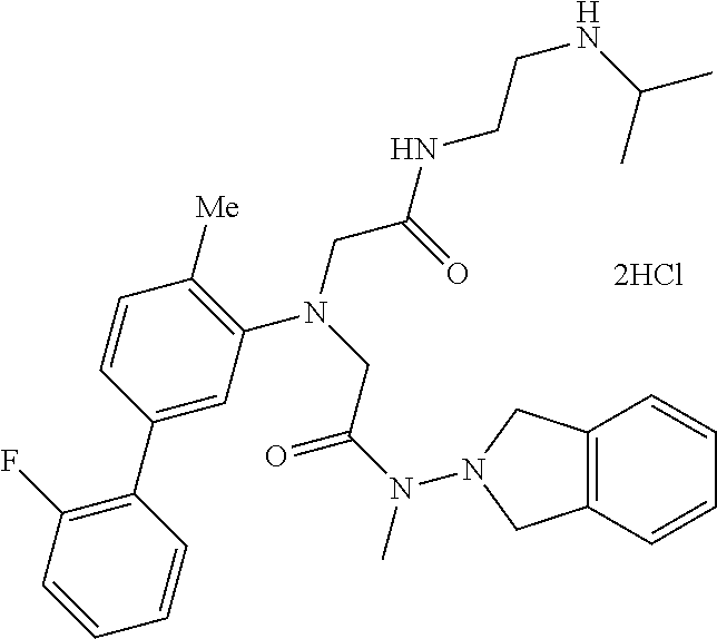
[2HCl].C1=C(C2=C(F)C=CC=C2)C=CC([Me])=C1N(CC(NCCNC(C)C)=O)CC(N(C)N1CC2=C(C=CC=C2)C1)=O
